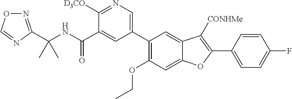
C(NC(C1=CC(C2=C(OCC)C=C3C(=C2)C([CONHMe])=C(C2=CC=C(F)C=C2)O3)=CN=C1[D3CO])=O)(C)(C)C1=NOC=N1
